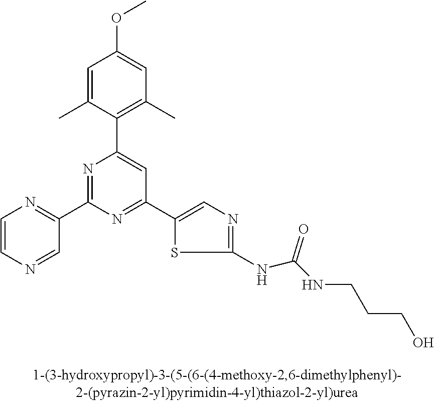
C1=C(C)C(C2=CC(C3=CN=C(NC(NCCCO)=O)S3)=NC(C3=NC=CN=C3)=N2)=C(C)C=C1OC
